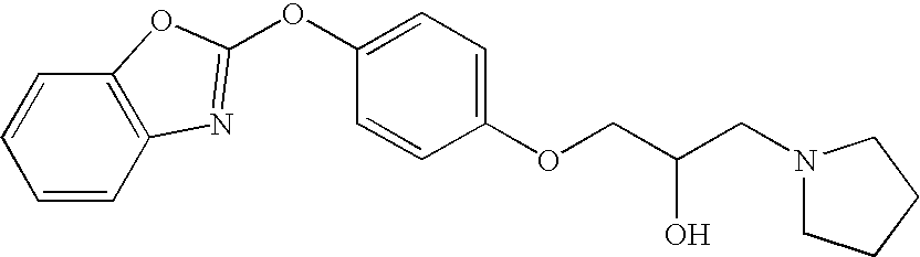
C1(OCC(CN2CCCC2)O)=CC=C(OC2=NC3=C(C=CC=C3)O2)C=C1
